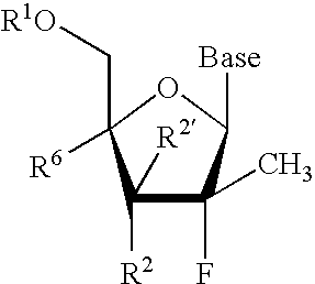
C1([R2])([R2])C(C)(F)C([Base])OC1(C[R1O])[R6]
